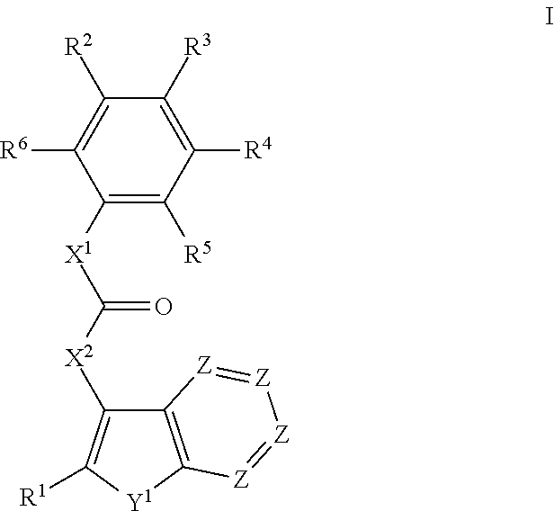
C1([X1]C([X2]C2=C([R1])[Y1]C3=C2[Z]=[Z][Z]=[Z]3)=O)=C([R5])C([R4])=C([R3])C([R2])=C1[R6]
